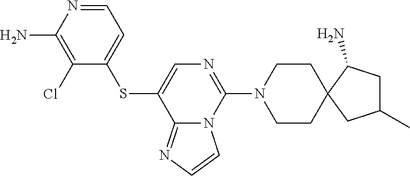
C12=NC=CN1C(N1CCC3(CC1)C(N)CC(C)C3)=NC=C2SC1=CC=NC(N)=C1Cl
